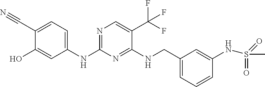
C1(NC2=NC=C(C(F)(F)F)C(NCC3=CC=CC(NS(C)(=O)=O)=C3)=N2)=CC=C(C#N)C(O)=C1
